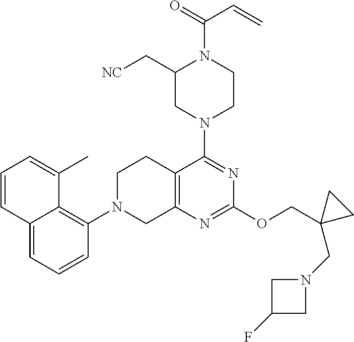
C12=CC=CC(N3CC4=C(CC3)C(N3CCN(C(=O)C=C)C(C[NC])C3)=NC(OCC3(CN5CC(F)C5)CC3)=N4)=C1C(C)=CC=C2
